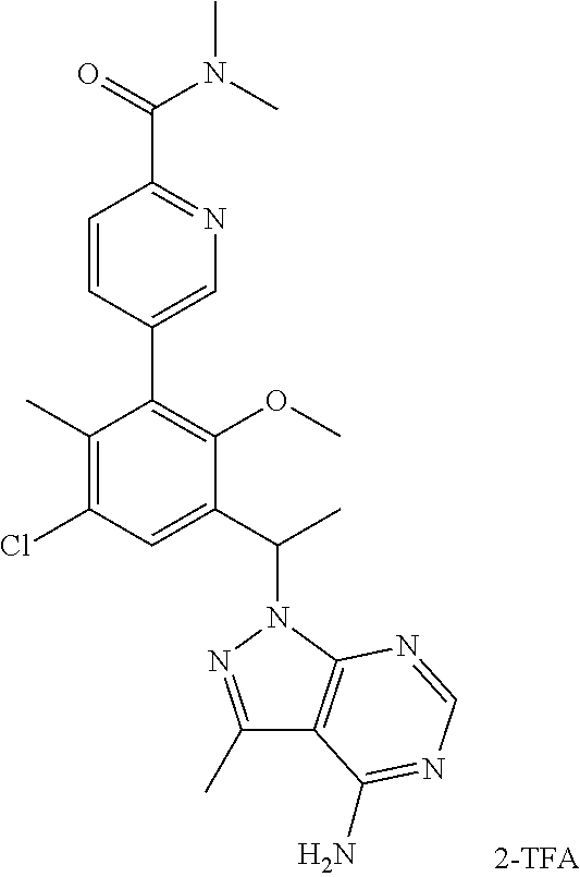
C1(C)=C(Cl)C=C(C(C)N2N=C(C)C3=C2N=CN=C3N)C(OC)=C1C1=CN=C(C(=O)N(C)C)C=C1
